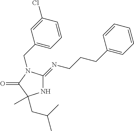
N1C(=NCCCC2=CC=CC=C2)N(CC2=CC=CC(Cl)=C2)C(=O)C1(CC(C)C)C
